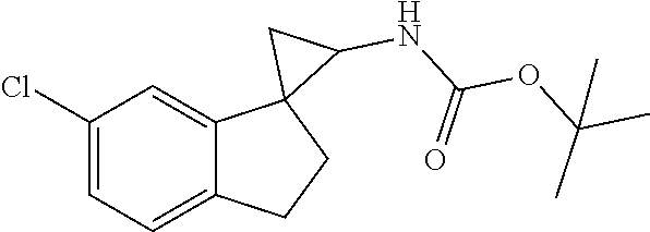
C1(Cl)=CC=C2C(=C1)C1(CC2)C(NC(OC(C)(C)C)=O)C1
